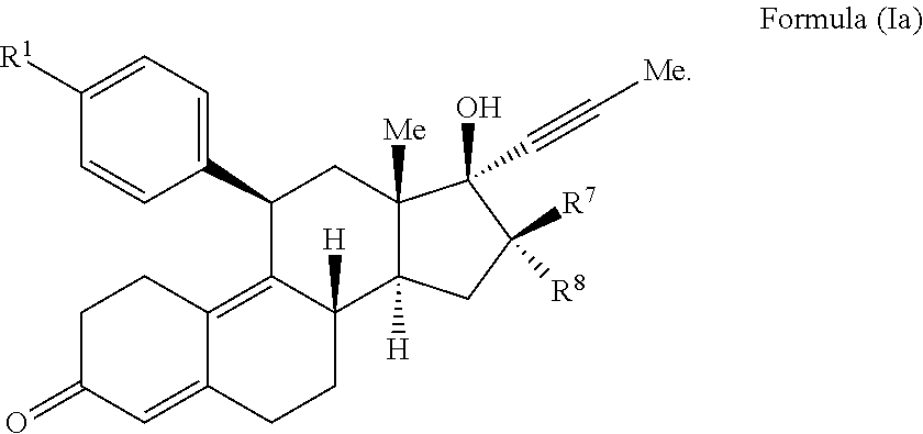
C1C(=O)C=C2C(=C3C([H])(CC2)C2([H])C([Me])(CC3C3=CC=C([R1])C=C3)C(O)(C#C[Me])C([R7])([R8])C2)C1
